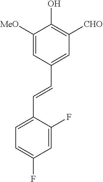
C1=C([MeO])C(O)=C([CHO])C=C1C=CC1=CC=C(F)C=C1F
